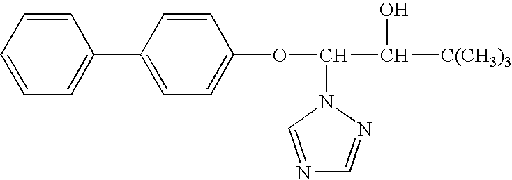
N1=CN(C(C([C(CH3)3])O)OC2=CC=C(C3=CC=CC=C3)C=C2)N=C1
